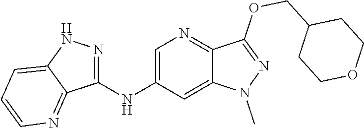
C1(NC2=CN=C3C(=C2)N(C)N=C3OCC2CCOCC2)=NNC2=CC=CN=C12
